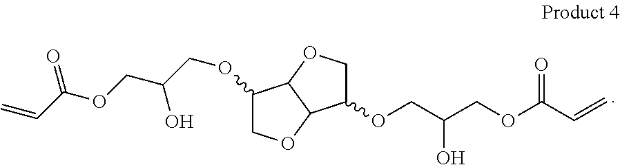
C1(OCC(COC(C=C)=O)O)COC2C1OCC2OCC(COC(C=C)=O)O
